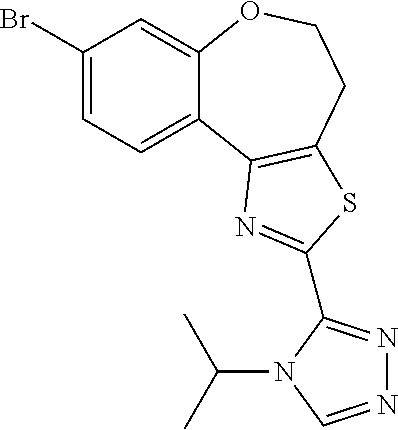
C1(Br)=CC=C2C(=C1)OCCC1=C2N=C(C2=NN=CN2C(C)C)S1
